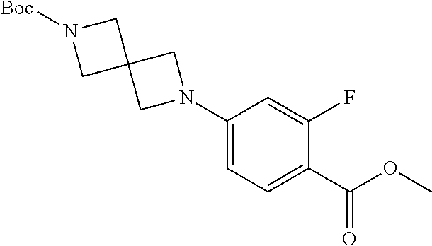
C1(N2CC3(C2)CN([Boc])C3)=CC=C(C(OC)=O)C(F)=C1
